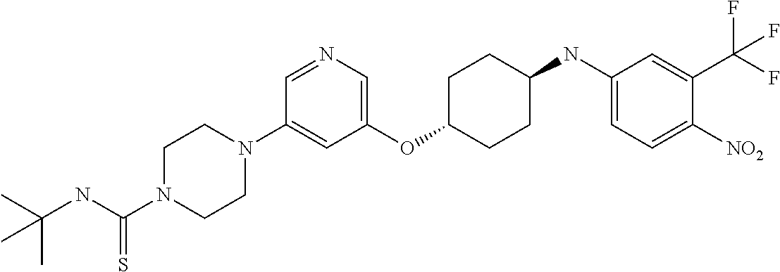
C1(OC2CCC(NC3=CC=C([NO2])C(C(F)(F)F)=C3)CC2)=CN=CC(N2CCN(C(NC(C)(C)C)=S)CC2)=C1
